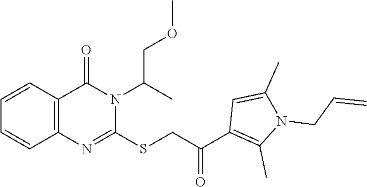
C12=C(C=CC=C1)C(=O)N(C(C)COC)C(SCC(C1=C(C)N(CC=C)C(C)=C1)=O)=N2
